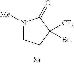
N1([Me])CCC([Bn])([CF3])C1=O
